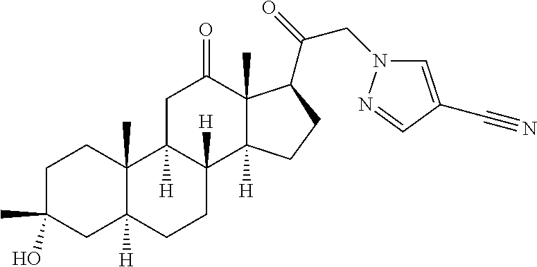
C1C(C)(O)CC2([H])C(C)(C1)C1([H])C([H])(CC2)C2([H])C(C)(C(C(CN3C=C(C#N)C=N3)=O)CC2)C(=O)C1
